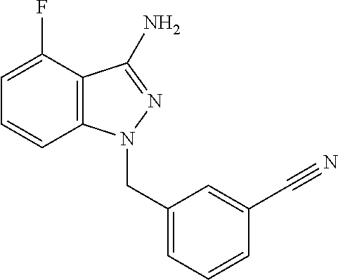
C12=C(C(F)=CC=C1)C(N)=NN2CC1=CC=CC(C#N)=C1
